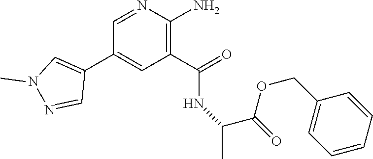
C1=NC(N)=C(C(=O)NC(C(OCC2=CC=CC=C2)=O)C)C=C1C1=CN(C)N=C1
